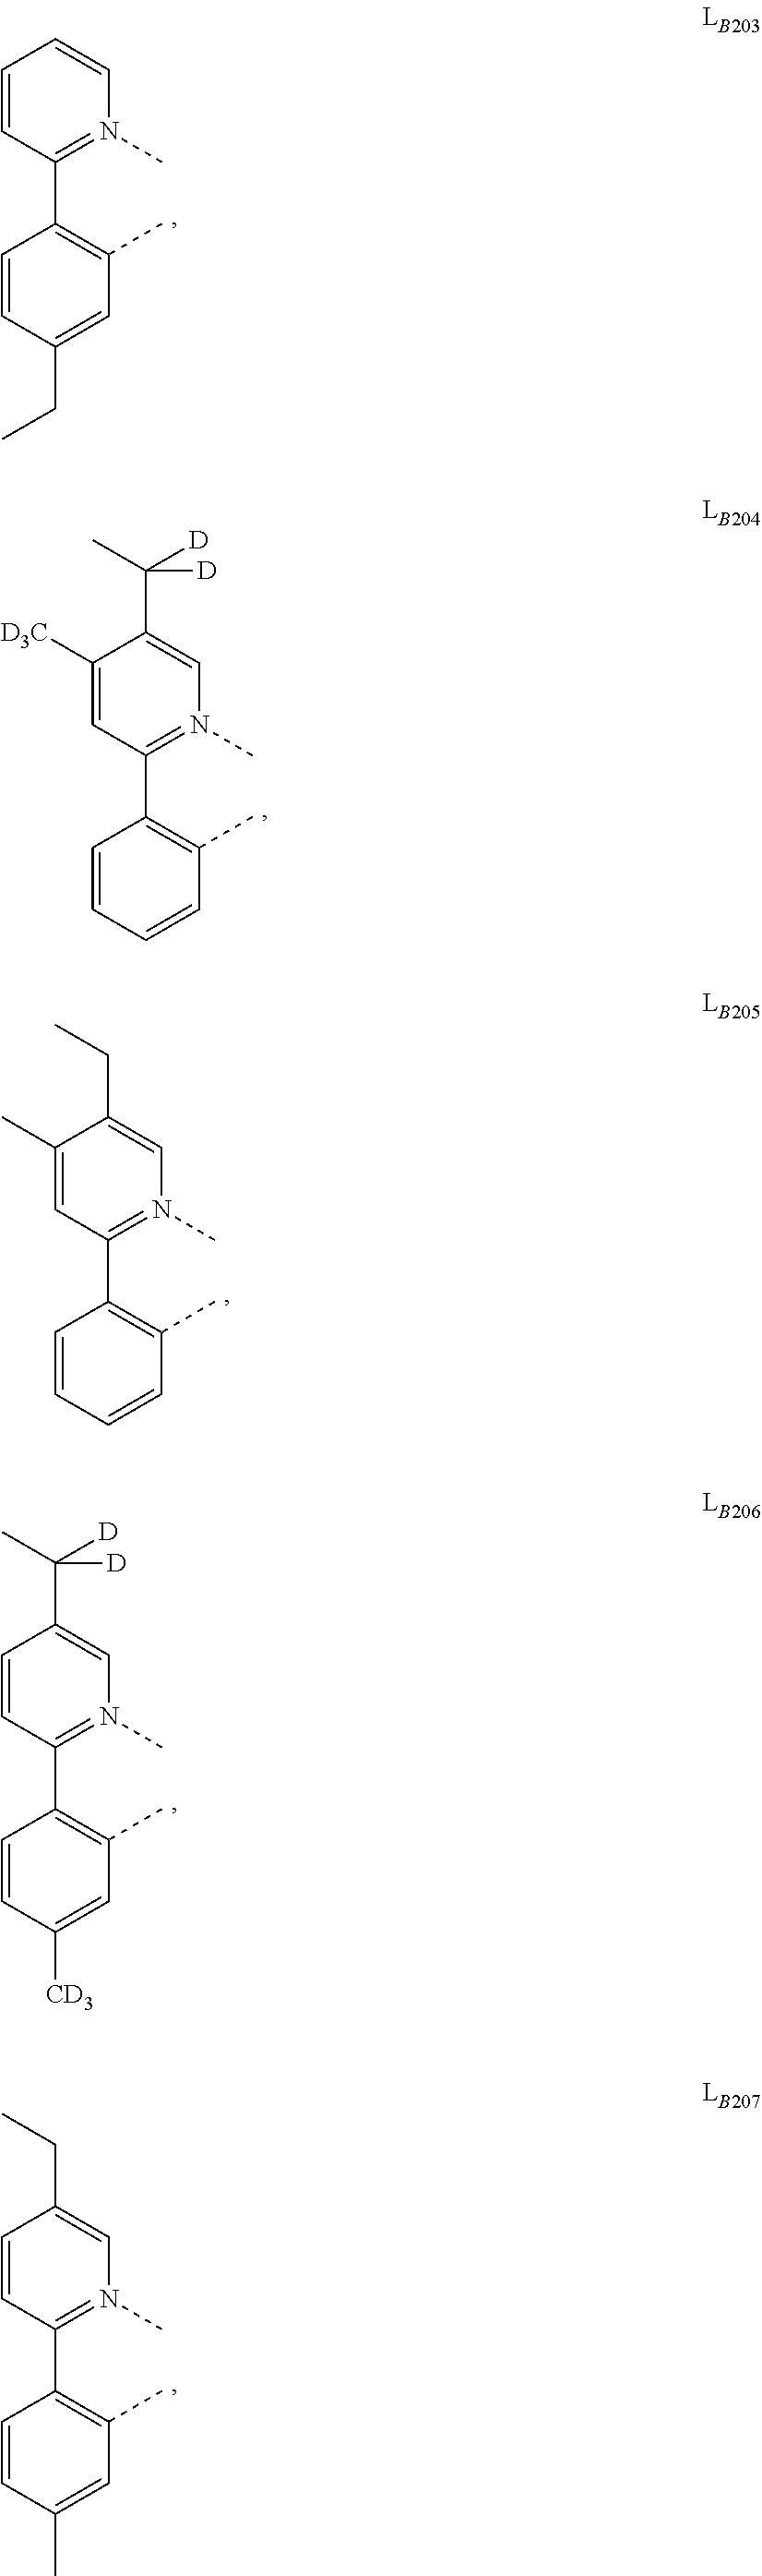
C1=CC(C2=C(C)C=C(CC)C=C2)=N(C)C=C1.C1([D3C])=CC(C2=C(C)C=CC=C2)=N(C)C=C1C(C)([D])[D].C1(C)=CC(C2=C(C)C=CC=C2)=N(C)C=C1CC.C1=CC(C2=C(C)C=C([CD3])C=C2)=N(C)C=C1C(C)([D])[D].C1=CC(C2=C(C)C=C(C)C=C2)=N(C)C=C1CC
